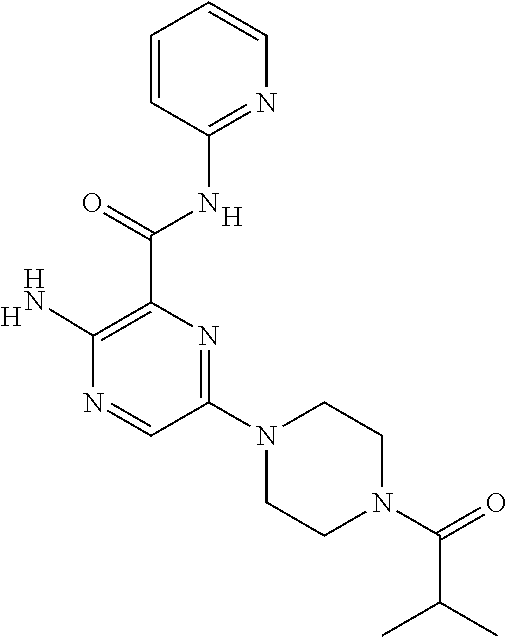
C(C1=C(N)N=CC(N2CCN(C(=O)C(C)C)CC2)=N1)(=O)NC1=NC=CC=C1.[H].[H]
